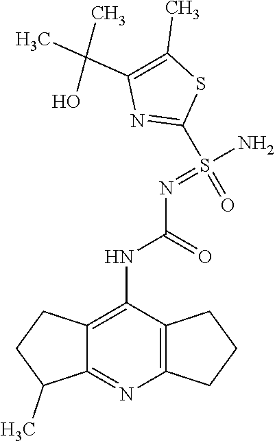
CC(C1=C(C)SC(S(=NC(NC2=C3CCC(C)C3=NC3=C2CCC3)=O)(N)=O)=N1)(O)C
